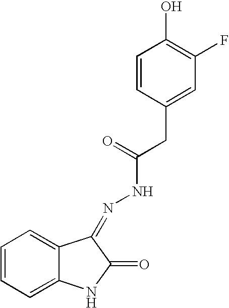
C1=CC=C2C(=C1)C(=NNC(CC1=CC(F)=C(O)C=C1)=O)C(=O)N2
